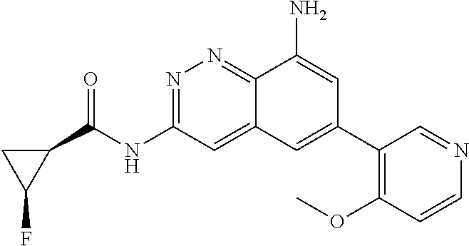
C1(NC(C2CC2F)=O)=NN=C2C(N)=CC(C3=C(OC)C=CN=C3)=CC2=C1
